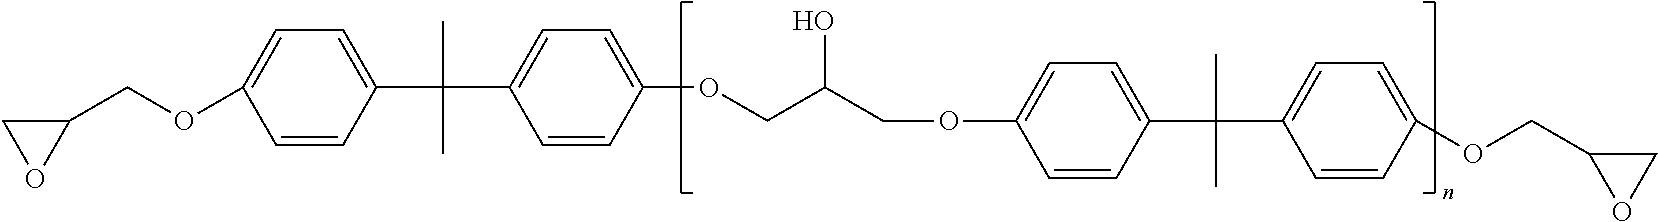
C1(COC2=CC=C(C(C)(C)C3=CC=C(OCC(COC4=CC=C(C(C)(C)C5=CC=C(OCC6OC6)C=C5)C=C4)O)C=C3)C=C2)CO1
